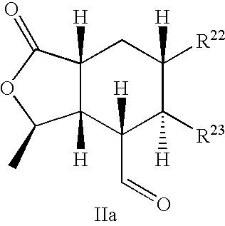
C12([H])C([H])(C(C=O)([H])C([R23])([H])C([R22])([H])C1)C(C)OC2=O
